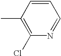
C1=CC(C)=C(Cl)N=C1
